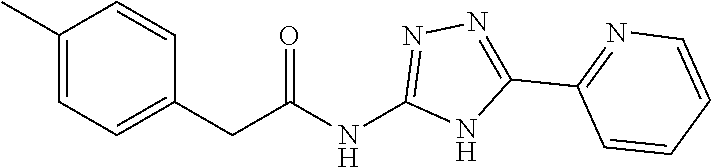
C1(C)=CC=C(CC(NC2=NN=C(C3=NC=CC=C3)N2)=O)C=C1
